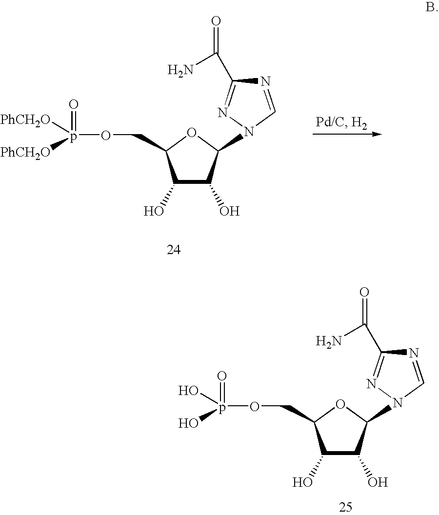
N1=CN(C2C(O)C(O)C(COp(=O)(O)O)O2)N=C1C(N)=O.N1=CN(C2C(O)C(O)C(COp(=O)([PhCH2O])[PhCH2O])O2)N=C1C(N)=O
